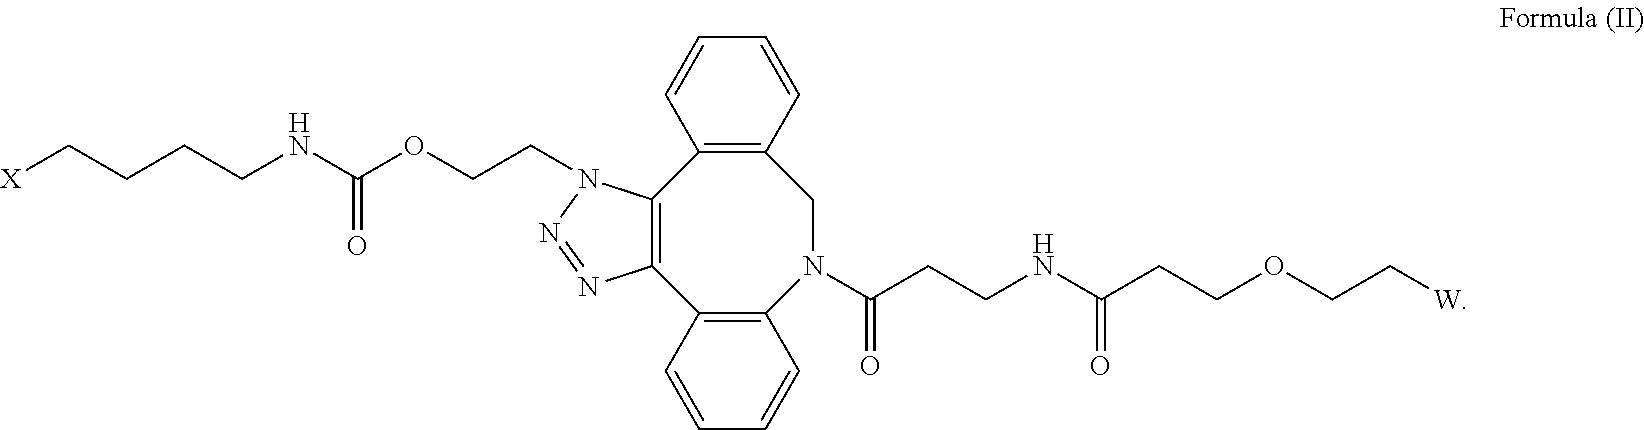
C1=CC2=C(C=C1)C1=C(C3=C(N(C(CCNC(CCOCC[W])=O)=O)C2)C=CC=C3)N=NN1CCOC(NCCCC[X])=O
